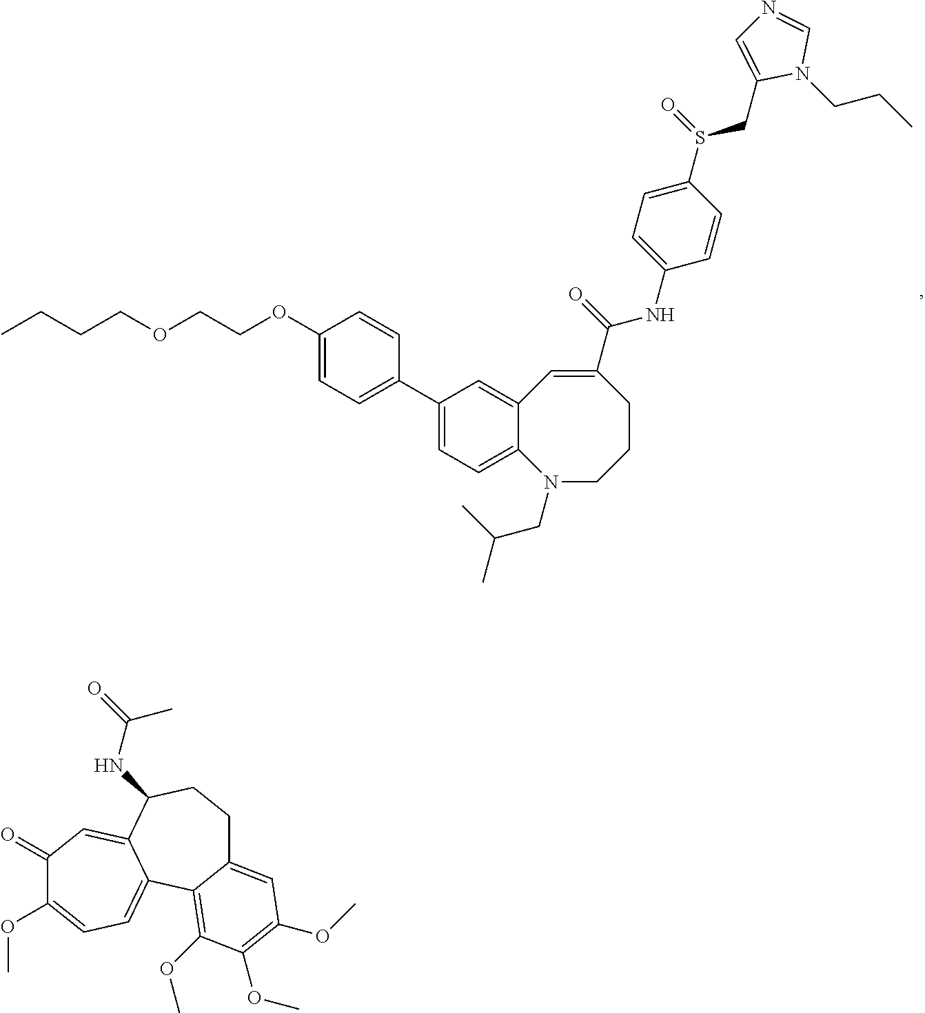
C1(OCCOCCCC)=CC=C(C2=CC=C3C(=C2)C=C(C(NC2=CC=C(S(=O)CC4=CN=CN4CCC)C=C2)=O)CCCN3CC(C)C)C=C1.C1(=O)C(OC)=CC=C2C(=C1)C(NC(=O)C)CCC1=CC(OC)=C(OC)C(OC)=C21
